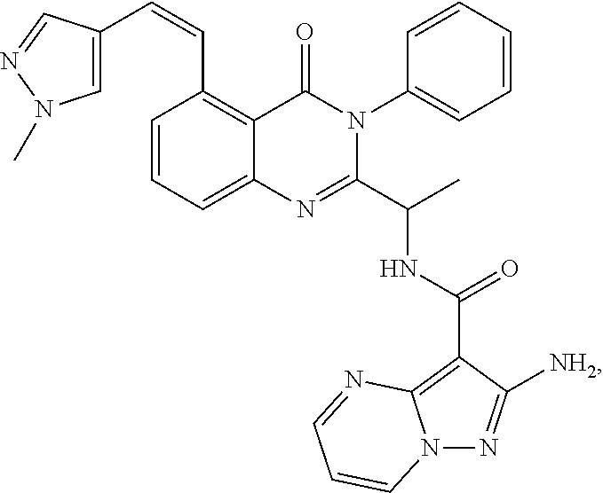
C1=CC=C2C(=C1C=CC1=CN(C)N=C1)C(=O)N(C1=CC=CC=C1)C(C(C)NC(=O)C1=C3N(N=C1[NH2])C=CC=N3)=N2
